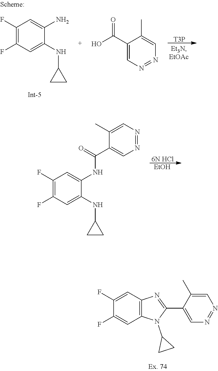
C1(F)=C(F)C=C(NC2CC2)C(NC(C2=CN=NC=C2C)=O)=C1.[6N HCl].[EtOH].C1=C(F)C(F)=CC2=C1N=C(C1=CN=NC=C1C)N2C1CC1.[T3P].C1(F)=C(F)C=C(NC2CC2)C(N)=C1.OC(C1=CN=NC=C1C)=O
